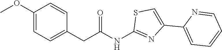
C1(OC)=CC=C(CC(NC2=NC(C3=CC=CC=N3)=CS2)=O)C=C1
